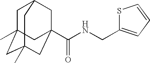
C(NCC1=CC=CS1)(=O)C12CC3CC(C)(CC(C)(C1)C3)C2
